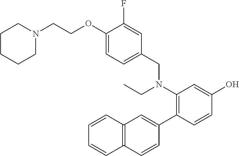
C1=CC(C2=CC3=C(C=C2)C=CC=C3)=C(N(CC2=CC=C(OCCN3CCCCC3)C(F)=C2)CC)C=C1O
